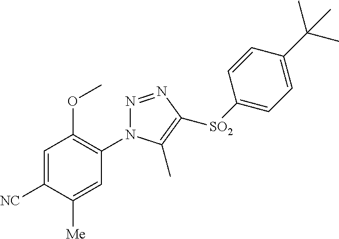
N1=NC([SO2]C2=CC=C(C(C)(C)C)C=C2)=C(C)N1C1=C(OC)C=C([NC])C([Me])=C1
